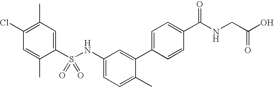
C1(C)=C(Cl)C=C(C)C(S(NC2=CC=C(C)C(C3=CC=C(C(NCC(O)=O)=O)C=C3)=C2)(=O)=O)=C1
